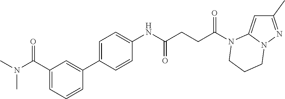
C1(C)=NN2C(=C1)N(C(CCC(NC1=CC=C(C3=CC(C(N(C)C)=O)=CC=C3)C=C1)=O)=O)CCC2
